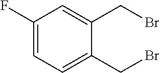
C1(F)=CC=C(CBr)C(CBr)=C1
